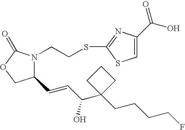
C1(C=CC(C2(CCCCF)CCC2)O)N(CCSC2=NC(C(O)=O)=CS2)C(=O)OC1
